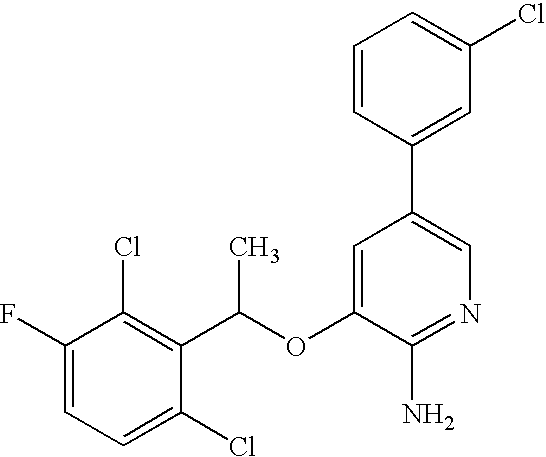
FC1=CC=C(Cl)C(C(OC2=CC(C3=CC(Cl)=CC=C3)=CN=C2N)C)=C1Cl
